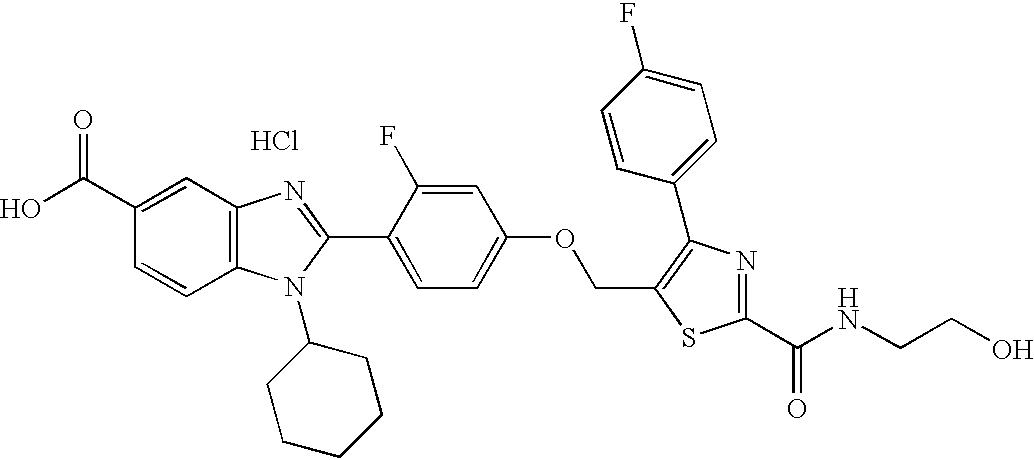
OC(C1=CC2=C(C=C1)N(C1CCCCC1)C(C1=CC=C(OCC3=C(C4=CC=C(F)C=C4)N=C(C(NCCO)=O)S3)C=C1F)=N2)=O.Cl
